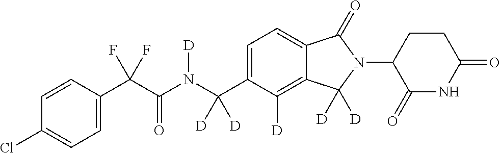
C1=CC(C(C(N(C(C2=CC=C3C(=C2[D])C([D])([D])N(C2C(=O)NC(=O)CC2)C3=O)([D])[D])[D])=O)(F)F)=CC=C1Cl
